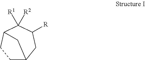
C1C2CC([R])C([R1])([R2])C(C1)C2
